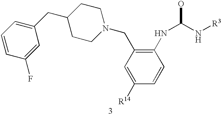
C1=CC(F)=CC(CC2CCN(CC3=C(NC(O)N[R3])C=CC([R14])=C3)CC2)=C1
